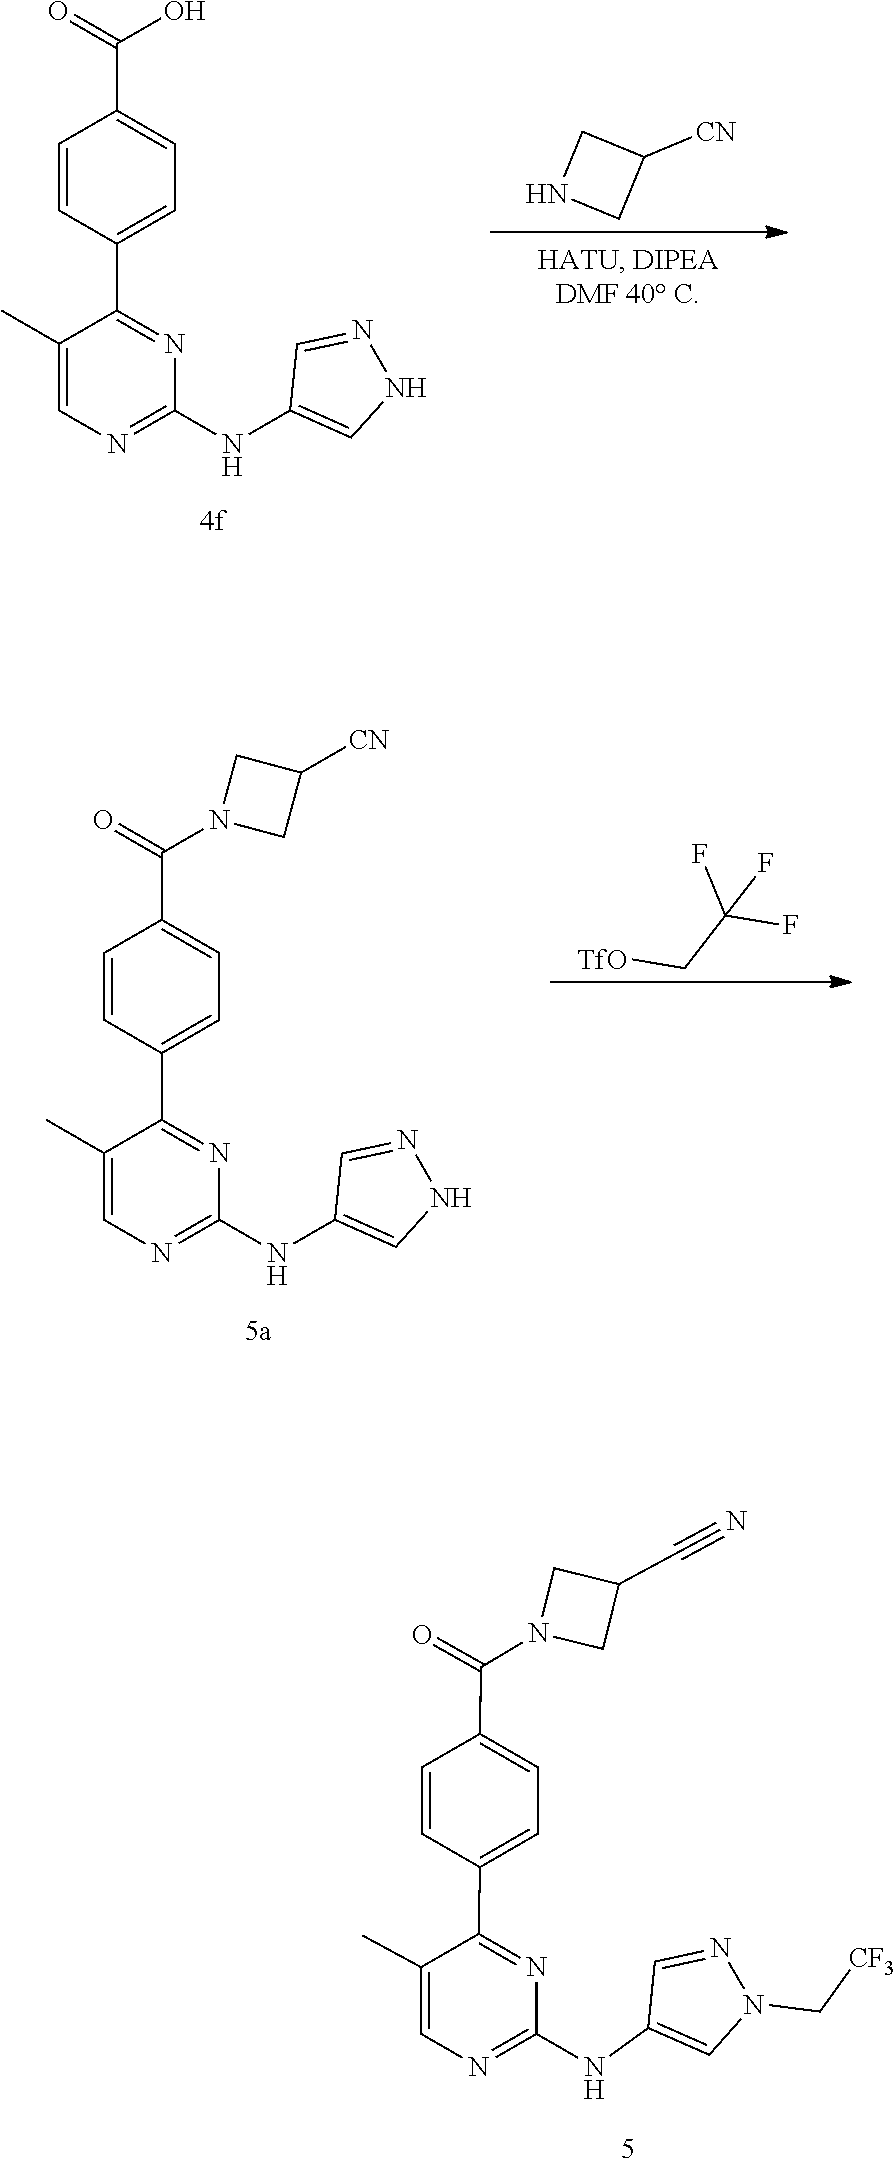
C1=NNC=C1NC1=NC=C(C)C(C2=CC=C(C(=O)O)C=C2)=N1.N1CC([CN])C1.C1=NNC=C1NC1=NC=C(C)C(C2=CC=C(C(=O)N3CC([CN])C3)C=C2)=N1.C(C[TfO])(F)(F)F.C1=NN(C[CF3])C=C1NC1=NC=C(C)C(C2=CC=C(C(N3CC(C#N)C3)=O)C=C2)=N1
